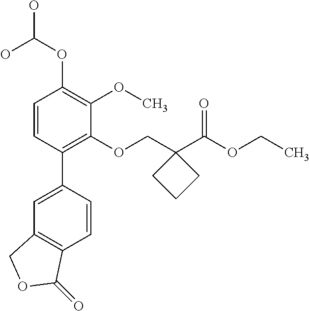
C1=CC(C2=CC3=C(C=C2)C(=O)OC3)=C(OCC2(C(OCC)=O)CCC2)C(OC)=C1OC(O)O
